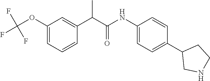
C(C1=CC(OC(F)(F)F)=CC=C1)(C(NC1=CC=C(C2CNCC2)C=C1)=O)C
